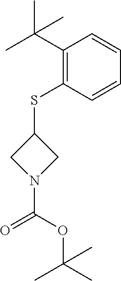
C1N(C(OC(C)(C)C)=O)CC1SC1=C(C(C)(C)C)C=CC=C1
